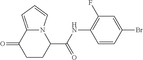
N12C(=CC=C1)C(=O)CCC2C(NC1=C(F)C=C(Br)C=C1)=O
